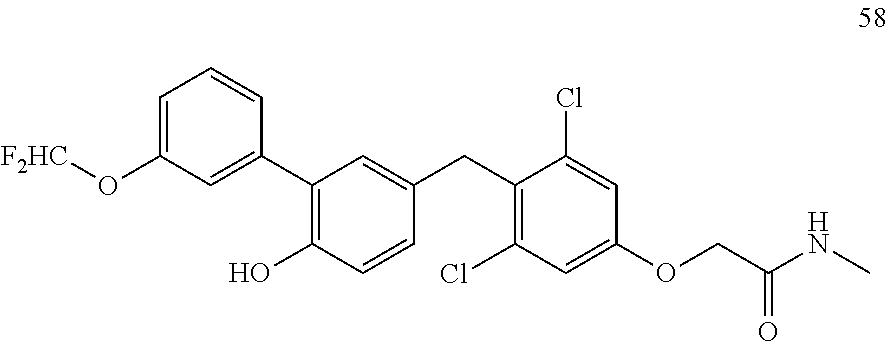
C1=C(O[F2HC])C=C(C2=C(O)C=CC(CC3=C(Cl)C=C(OCC(NC)=O)C=C3Cl)=C2)C=C1
